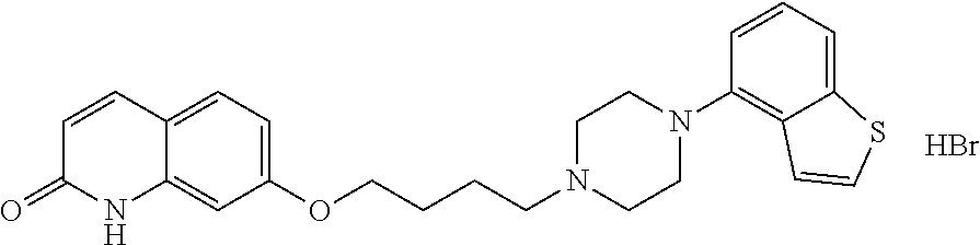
C12=CC(OCCCCN3CCN(C4=C5C(=CC=C4)SC=C5)CC3)=CC=C1C=CC(=O)N2.Br
